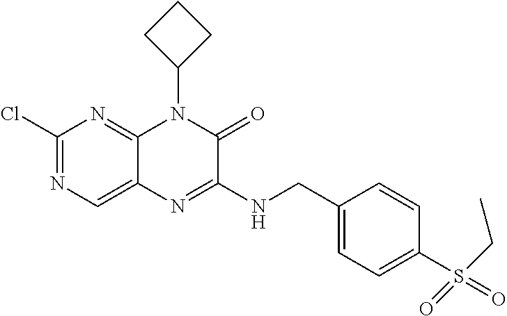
C1(Cl)=NC=C2C(=N1)N(C1CCC1)C(=O)C(NCC1=CC=C(S(=O)(=O)CC)C=C1)=N2
